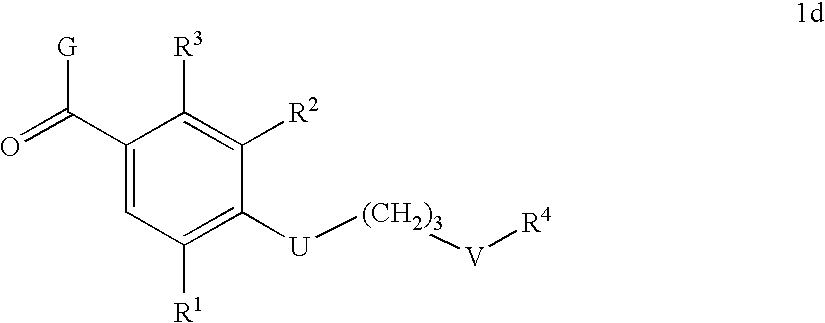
C1(C(=O)[G])=CC([R1])=C([U][(CH2)3][V][R4])C([R2])=C1[R3]
